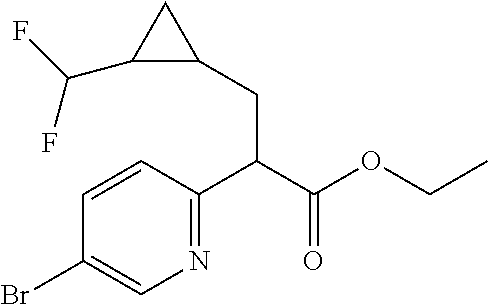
C1=CC(C(C(OCC)=O)CC2C(C(F)F)C2)=NC=C1Br
